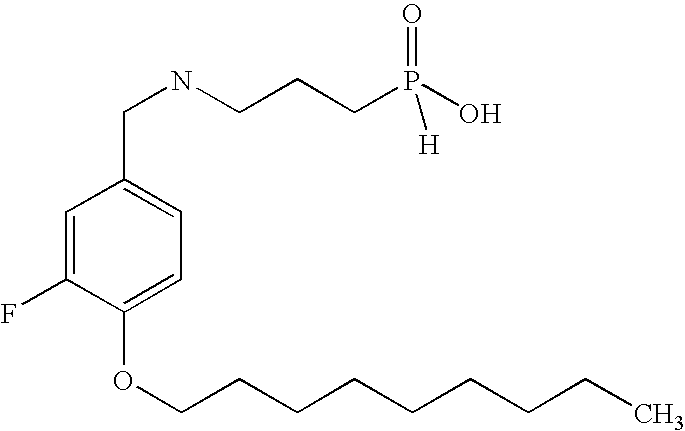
O(C1=CC=C(CNCCCP(O)(=O)[H])C=C1F)CCCCCCCCC
